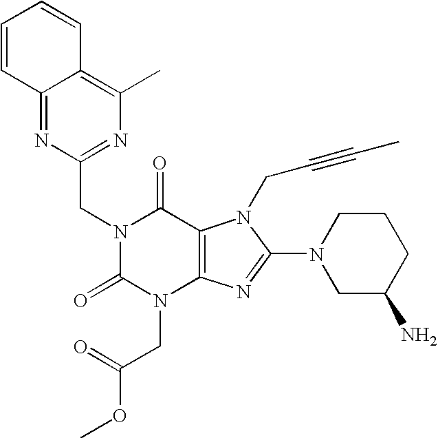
C1=CC2=NC(CN3C(=O)N(CC(=O)OC)C4=C(C3=O)N(CC#CC)C(N3CC(N)CCC3)=N4)=NC(C)=C2C=C1
